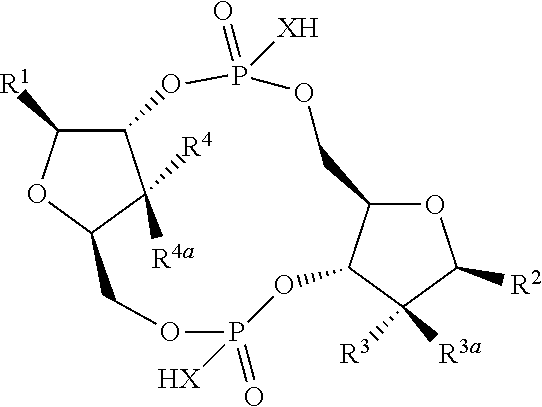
C12C([R1])OC(C1([R4a])[R4])COP(=O)([HX])OC1C(OC([R2])C1([R3])[R3a])COP(=O)([XH])O2
